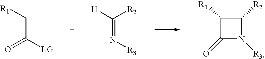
C(C(=O)[LG])[R1].C(=N[R3])([H])[R2].C1([R1])C(=O)N([R3])C1[R2]
